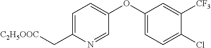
C1(OC2=CC=C(Cl)C([CF3])=C2)=CC=C(C[C2H5OOC])N=C1
